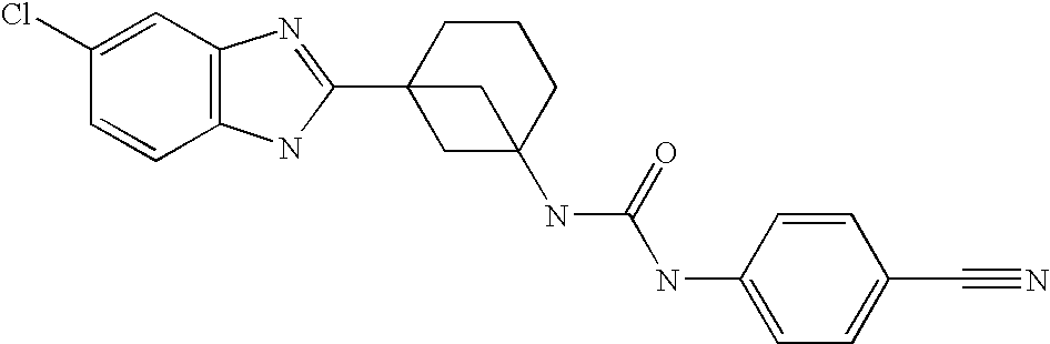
C1(Cl)=CC2=C(C=C1)NC(C13CC(NC(NC4=CC=C(C#N)C=C4)=O)(CCC1)C3)=N2
